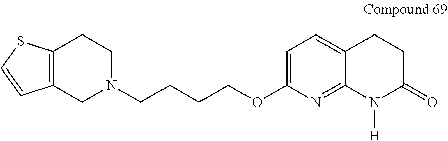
C12=C(CN(CCCCOC3=CC=C4C(=N3)N([H])C(=O)CC4)CC1)C=CS2
